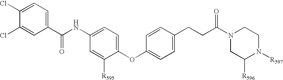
C1(Cl)=CC=C(C(NC2=CC=C(OC3=CC=C(CCC(N4CC([R596])N([R597])CC4)=O)C=C3)C([R595])=C2)=O)C=C1Cl
